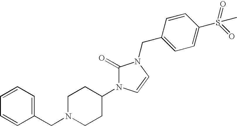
C1(CN2CCC(N3C(=O)N(CC4=CC=C(S(C)(=O)=O)C=C4)C=C3)CC2)=CC=CC=C1
